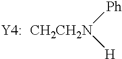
[CH2CH2N]([Ph])[H].[Y4:]
